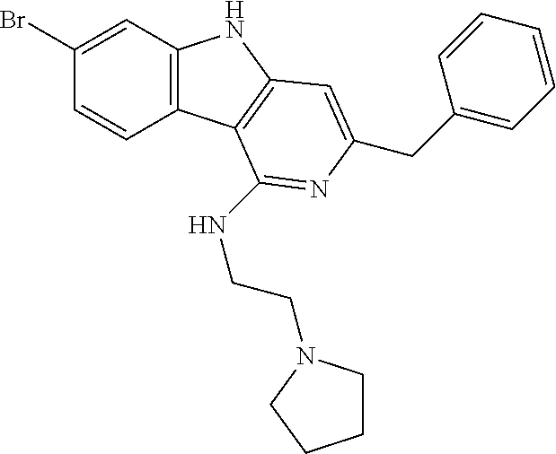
C1(Br)=CC2=C(C=C1)C1=C(N2)C=C(CC2=CC=CC=C2)N=C1NCCN1CCCC1
